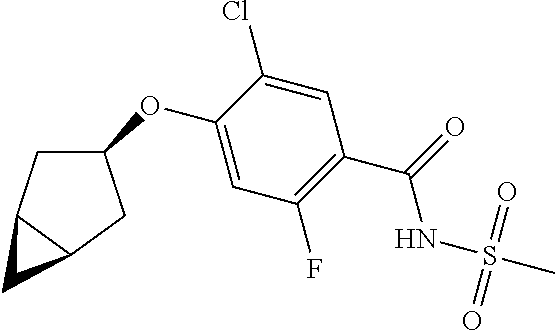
C1(OC2=CC(F)=C(C(=O)NS(C)(=O)=O)C=C2Cl)CC2C(C1)C2
